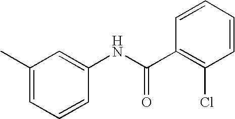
C1=CC(NC(C2=C(Cl)C=CC=C2)=O)=CC(C)=C1
